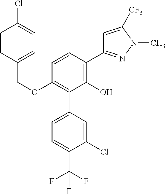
C1(OCC2=CC=C(Cl)C=C2)=C(C2=CC=C(C(F)(F)F)C(Cl)=C2)C(O)=C(C2=NN(C)C([CF3])=C2)C=C1
